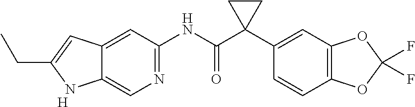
[H].N1=C(NC(C2(C3=CC4=C(C=C3)OC(F)(F)O4)CC2)=O)C=C2C(=C1)NC(CC)=C2
